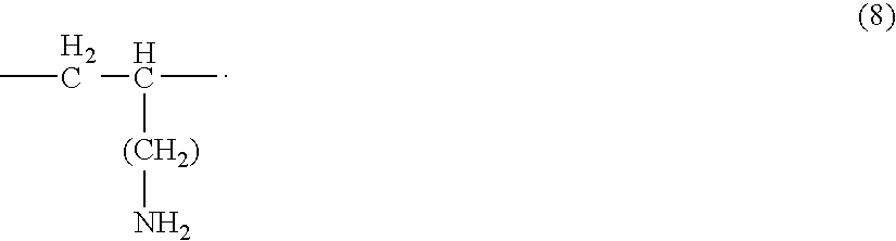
C(C(C)[(CH2)]N)C
